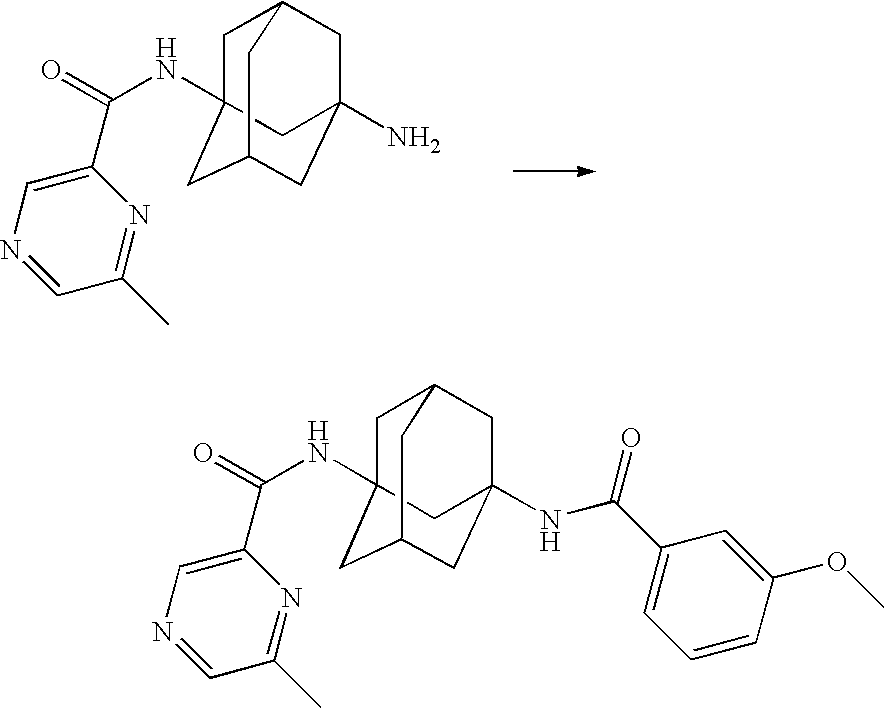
C1C2(NC(=O)C3=CN=CC(C)=N3)CC3CC(N)(CC1C3)C2.C1C2(NC(=O)C3=CN=CC(C)=N3)CC3CC(NC(C4=CC=CC(OC)=C4)=O)(CC1C3)C2
